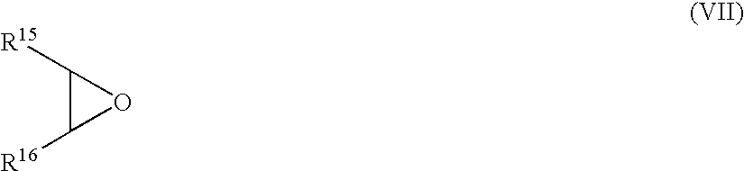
C1([R15])C([R16])O1
